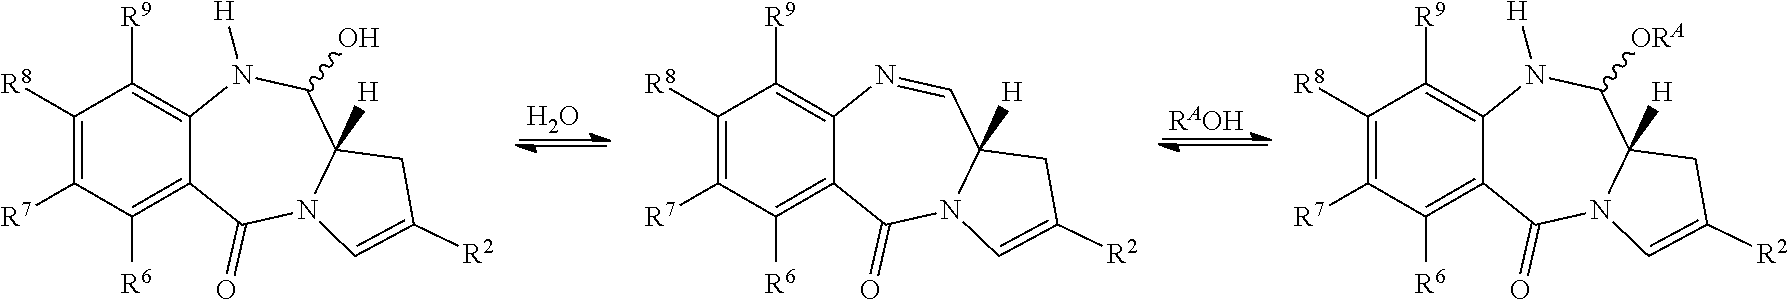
C1([R8])=C([R7])C([R6])=C2C(=C1[R9])N([H])C(O)C1([H])N(C2=O)C=C([R2])C1.O.C1([R8])=C([R7])C([R6])=C2C(=C1[R9])N=CC1([H])N(C2=O)C=C([R2])C1.[RAOH].C1([R8])=C([R7])C([R6])=C2C(=C1[R9])N([H])C([ORA])C1([H])N(C2=O)C=C([R2])C1
